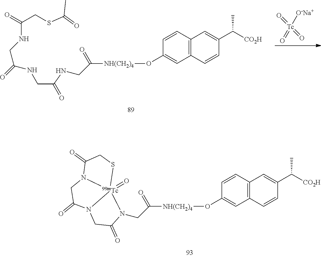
C1=CC2=C(C=C1O[NH(CH2)4]C(CN1C(=O)CN3C(=O)CN4C(=O)CS[Tc]341=O)=O)C=CC(C([CO2H])C)=C2.C1=CC2=C(C=C1O[NH(CH2)4]C(CNC(=O)CNC(CNC(CSC(=O)C)=O)=O)=O)C=CC(C([CO2H])C)=C2.[Tc](=O)(=O)(=O)[O-Na+]
